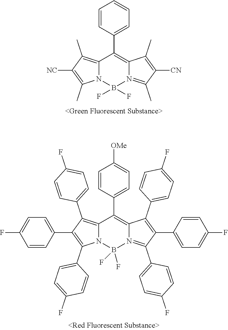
C1=CC(C2=C3N(=C(C)C([CN])=C3C)B(F)(F)N3C2=C(C)C([NC])=C3C)=CC=C1.C12=C(C3=CC=C(F)C=C3)C(C3=CC=C(F)C=C3)=C(C3=CC=C(F)C=C3)N1B(F)(F)N1=C(C3=CC=C(F)C=C3)C(C3=CC=C(F)C=C3)=C(C3=CC=C(F)C=C3)C1=C2C1=CC=C([OMe])C=C1
